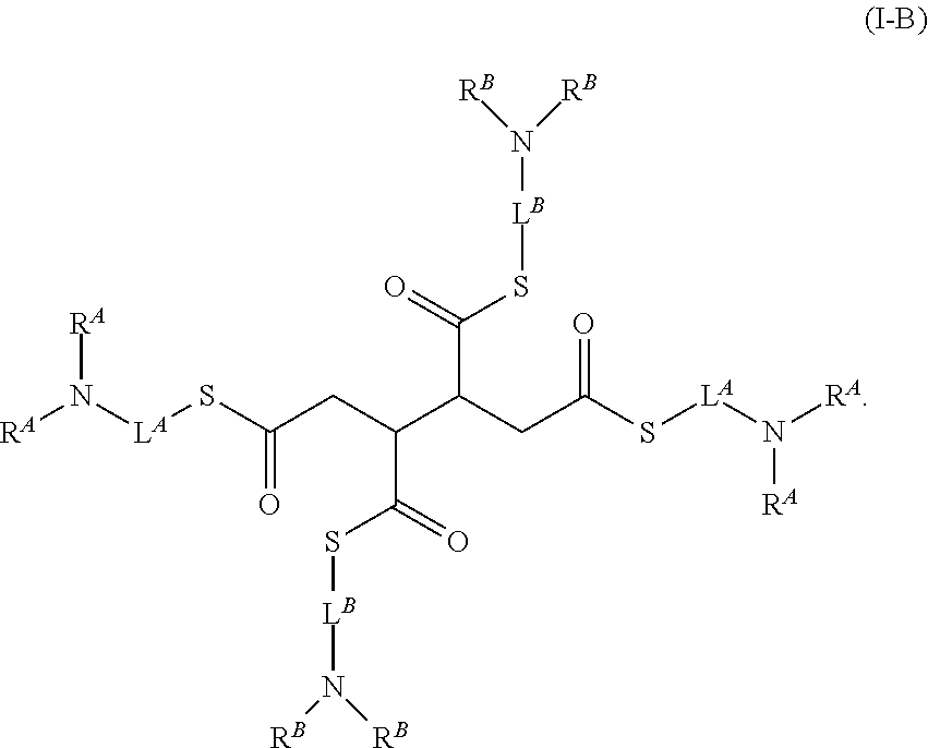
[RA]N([LA]SC(CC(C(CC(S[LA]N([RA])[RA])=O)C(=O)S[LB]N([RB])[RB])C(=O)S[LB]N([RB])[RB])=O)[RA]
